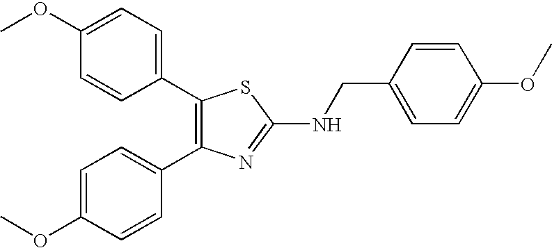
C1(C2=C(C3=CC=C(OC)C=C3)N=C(NCC3=CC=C(OC)C=C3)S2)=CC=C(OC)C=C1
